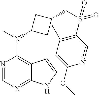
N1=CN=C2C(=C1N(C)C1CC(CS(C3=C(C)C=C(OC)N=C3)(=O)=O)C1)C=CN2
